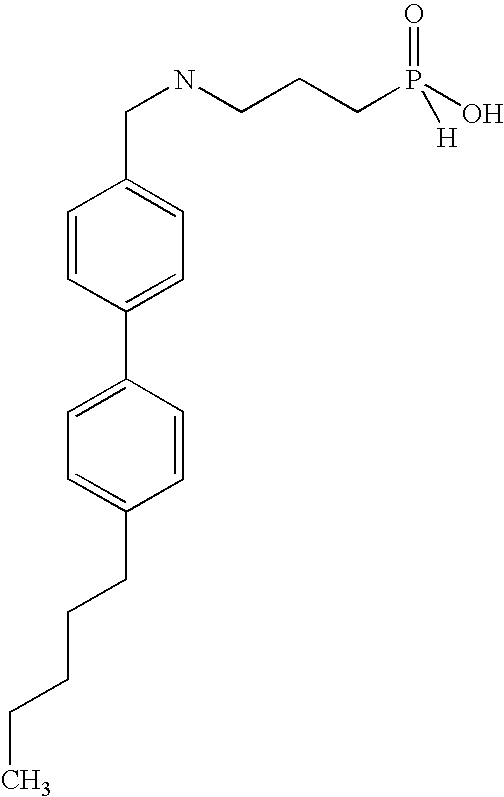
C1=CC(C2=CC=C(CCCCC)C=C2)=CC=C1CNCCCP(O)([H])=O
